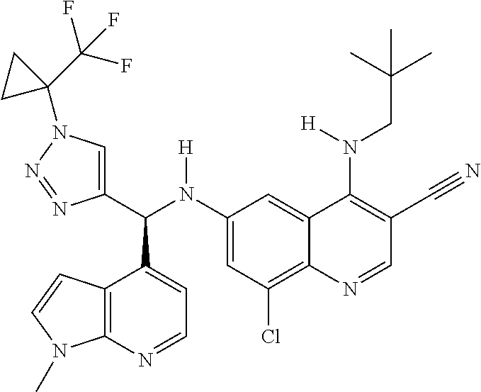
C1(N(C(C2=CN(C3(C(F)(F)F)CC3)N=N2)C2=CC=NC3=C2C=CN3C)[H])=CC(Cl)=C2C(=C1)C(N(CC(C)(C)C)[H])=C(C#N)C=N2
